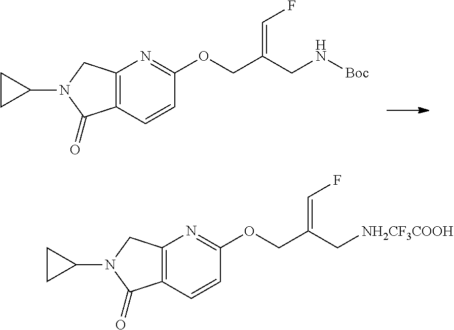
C12=C(C=CC(OCC(CN[Boc])=CF)=N1)C(=O)N(C1CC1)C2.C12=C(C=CC(OCC(C[NH2CF3COOH])=CF)=N1)C(=O)N(C1CC1)C2
